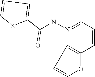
C1=C(C=CC=NNC(C2=CC=CS2)=O)OC=C1
